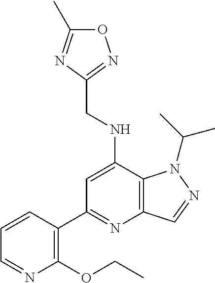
C1=CC(C2=NC3=C(C(NCC4=NOC(C)=N4)=C2)N(C(C)C)N=C3)=C(OCC)N=C1
